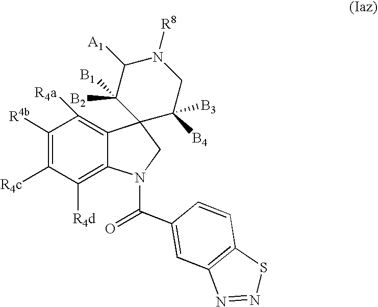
C1([R4b])=C([R4c])C([R4d])=C2C(=C1[R4a])C1(CN2C(=O)C2=CC3=C(C=C2)SN=N3)C([B4])([B3])CN([R8])C([A1])C1([B1])[B2]
